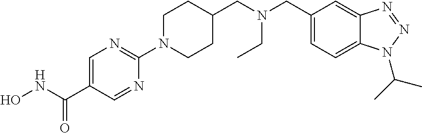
ONC(C1=CN=C(N2CCC(CN(CC3=CC=C4C(=C3)N=NN4C(C)C)CC)CC2)N=C1)=O
